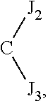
[J2]C[J3]
